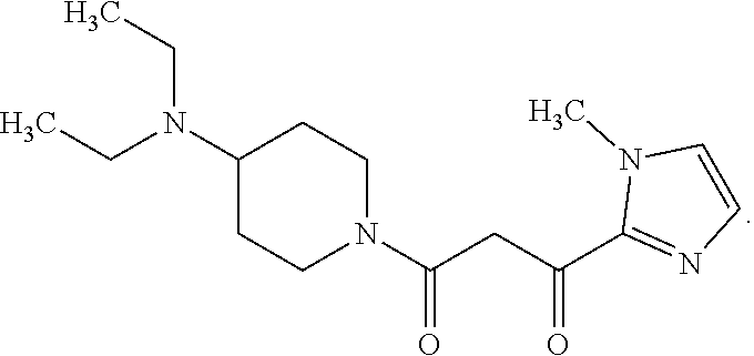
C(N(C1CCN(C(CC(C2=NC=CN2C)=O)=O)CC1)CC)C
